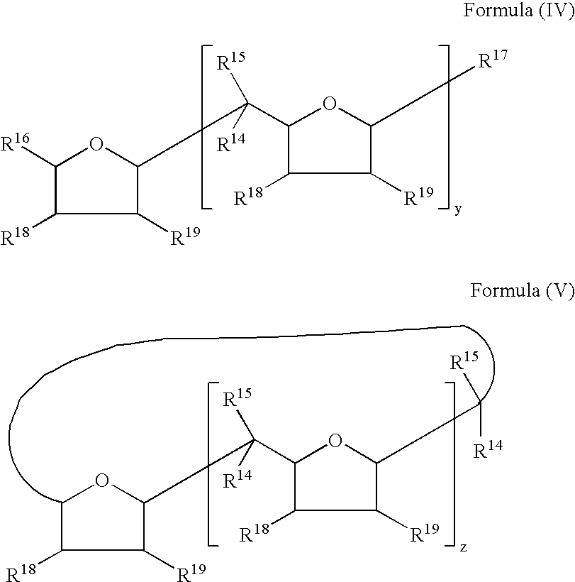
C1([R19])C([R18])C([R16])OC1C(C1OC([R17])C([R19])C1[R18])([R15])[R14].C1([R19])C([R18])COC1C(C1OC(C([R14])[R15])C([R19])C1[R18])([R15])[R14]
